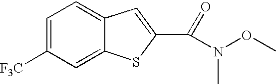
C1=C([F3C])C=C2C(=C1)C=C(C(=O)N(OC)C)S2
